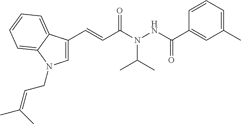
C1(C)=CC=CC(C(NN(C(C=CC2=CN(CC=C(C)C)C3=CC=CC=C23)=O)C(C)C)=O)=C1
